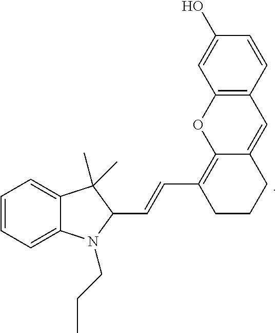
C1=CC=C2C(=C1)C(C)(C)C(C=CC1=C3C(=CC4=C(O3)C=C(O)C=C4)CCC1)N2CCC
